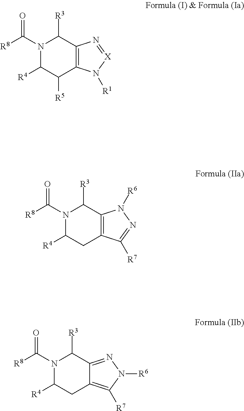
N1(C([R8])=O)C([R4])C([R5])C2=C(C1[R3])N=[X]N2[R1].N1(C([R8])=O)C([R4])CC2=C(C1[R3])N([R6])N=C2[R7].N1(C([R8])=O)C([R4])CC2=C([R7])N([R6])N=C2C1[R3]
